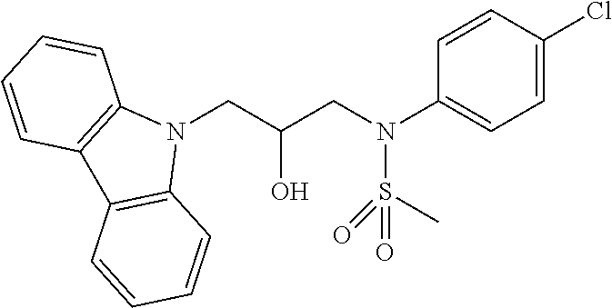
N1(CC(CN(C2=CC=C(Cl)C=C2)S(C)(=O)=O)O)C2=C(C3=C1C=CC=C3)C=CC=C2
